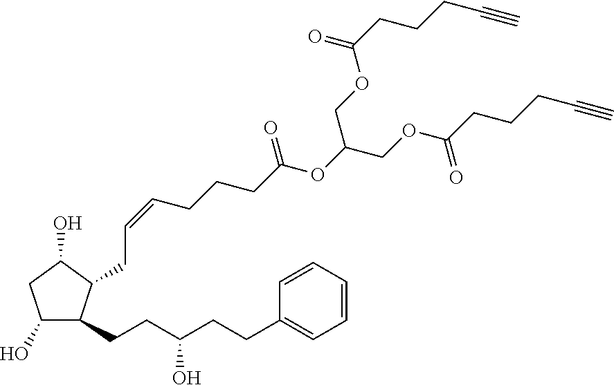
C1(O)C(CCC(CCC2=CC=CC=C2)O)C(CC=CCCCC(OC(COC(CCCC#C)=O)COC(CCCC#C)=O)=O)C(O)C1
